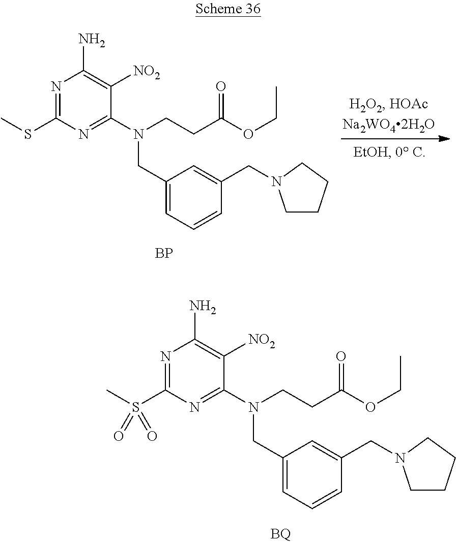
N1=C(S(C)(=O)=O)N=C(N(CCC(OCC)=O)CC2=CC=CC(CN3CCCC3)=C2)C([NO2])=C1N.N1=C(SC)N=C(N(CCC(OCC)=O)CC2=CC=CC(CN3CCCC3)=C2)C([NO2])=C1N.[BP]
